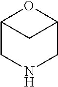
C12CNCC(O1)C2
